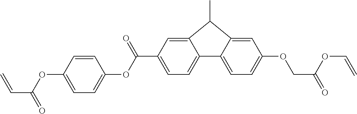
C(C1=CC=C2C3=CC=C(OCC(=O)OC=C)C=C3C(C)C2=C1)(OC1=CC=C(OC(C=C)=O)C=C1)=O
